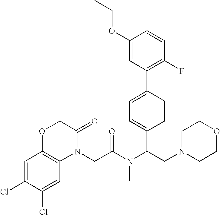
C1=C(Cl)C(Cl)=CC2=C1OCC(=O)N2CC(N(C(CN1CCOCC1)C1=CC=C(C2=C(F)C=CC(OCC)=C2)C=C1)C)=O
